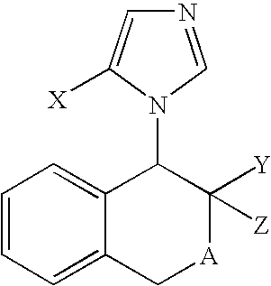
C1=CC=C2C(=C1)C(N1C([X])=CN=C1)C([Y])([Z])[A]C2
